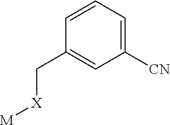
[M][X]CC1=CC([CN])=CC=C1
